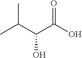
CC(C(C(O)=O)O)C
